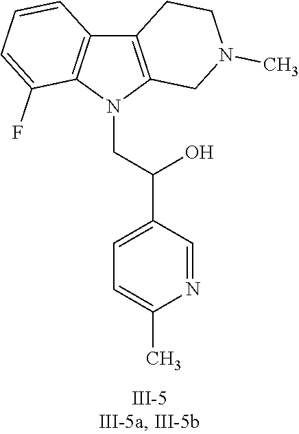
N1(CC(C2=CC=C(C)N=C2)O)C2=C(C3=C1C(F)=CC=C3)CCN(C)C2
